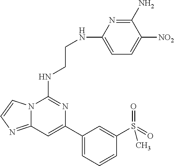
C12=NC=CN1C(NCCNC1=CC=C([NO2])C(N)=N1)=NC(C1=CC=CC(S(=O)(=O)C)=C1)=C2
